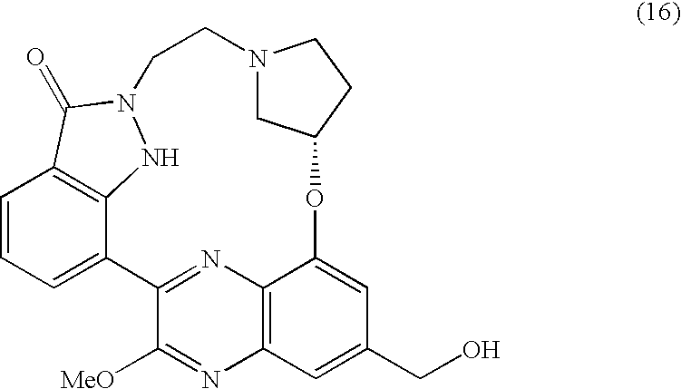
C1=CC=C2C3=C1C(=O)N(N3)CCN1CC(CC1)OC1=CC(CO)=CC3=C1N=C2C([MeO])=N3
